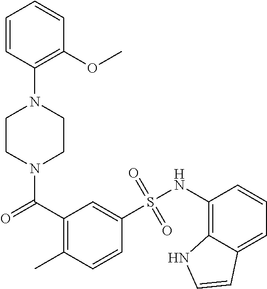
N1(C(=O)C2=C(C)C=CC(S(NC3=C4C(=CC=C3)C=CN4)(=O)=O)=C2)CCN(C2=C(OC)C=CC=C2)CC1
